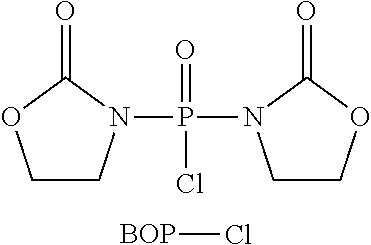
C1CN(P(N2CCOC2=O)(=O)Cl)C(=O)O1.[BOP]Cl
